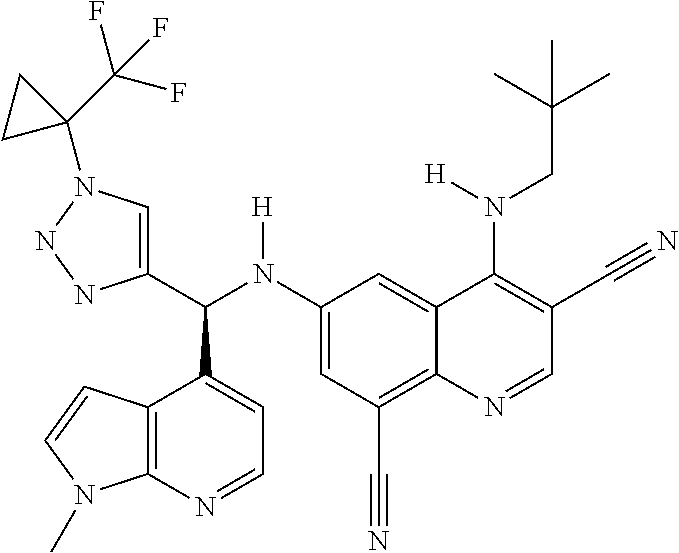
C1(N(C(C2=CN(C3(C(F)(F)F)CC3)NN2)C2=CC=NC3=C2C=CN3C)[H])=CC(C#N)=C2C(=C1)C(N(CC(C)(C)C)[H])=C(C#N)C=N2
